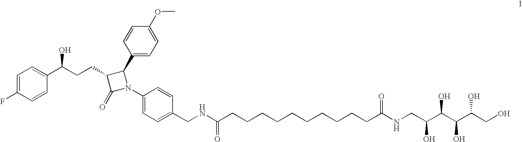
C1=C(F)C=CC(C(CCC2C(=O)N(C3=CC=C(CNC(CCCCCCCCCCC(NCC(C(C(C(CO)O)O)O)O)=O)=O)C=C3)C2C2=CC=C(OC)C=C2)O)=C1
